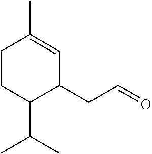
C1CC(C(C)C)C(CC=O)C=C1C
